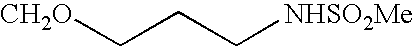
[CH2O]CCC[NHSO2Me]
